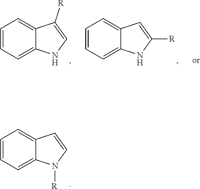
C1=CC=C2C(=C1)C=C([R])N2.C1=CC=C2C(=C1)C([R])=CN2.C1=CC=C2C(=C1)C=CN2[R]
